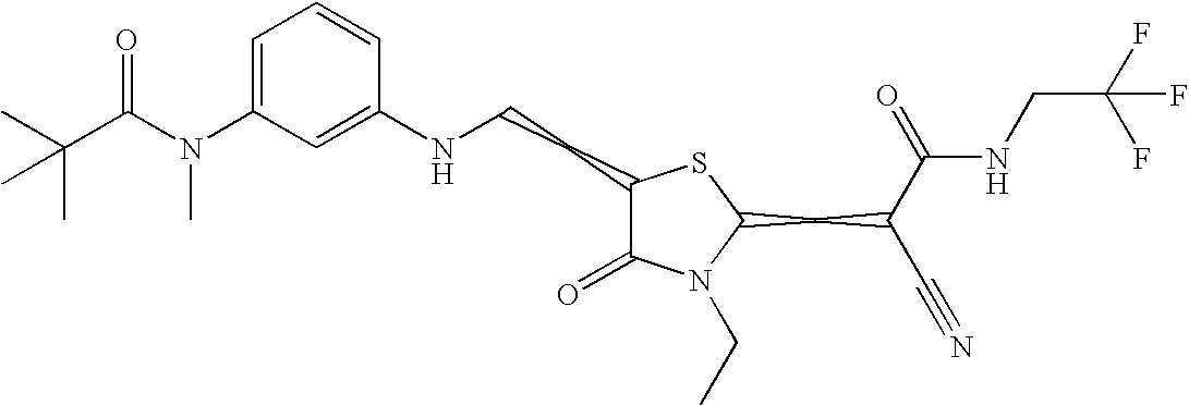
C1=C(N(C(C(C)(C)C)=O)C)C=C(NCCC2C(=O)N(CC)C(CC(C#N)C(=O)NCC(F)(F)F)S2)C=C1
